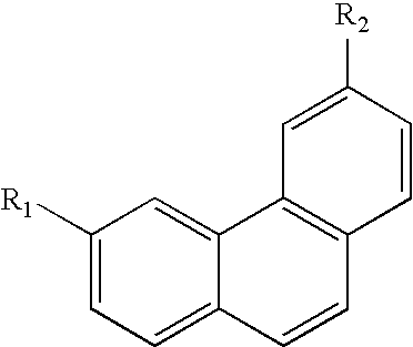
C1([R1])=CC=C2C(=C1)C1=C(C=C2)C=CC([R2])=C1
